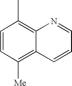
C1=CC([Me])=C2C(=C1C)N=CC=C2
